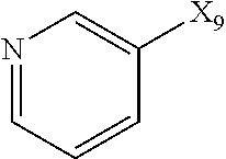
C1=CC=NC=C1[X9]
